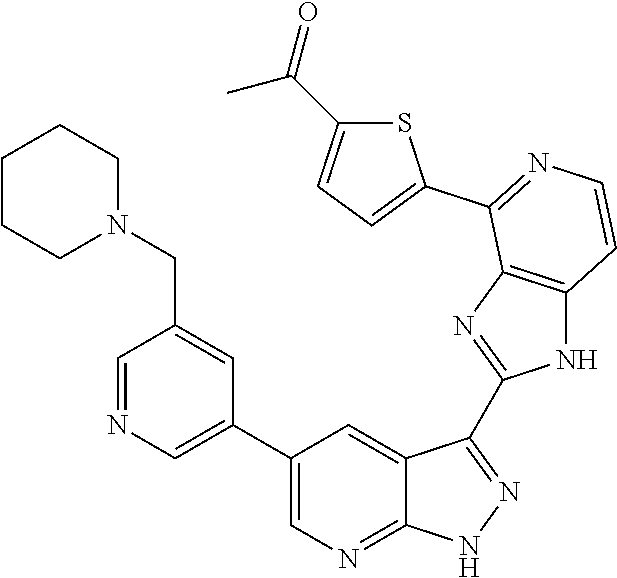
C1=NC=C(C2=CN=C3C(=C2)C(C2=NC4=C(N2)C=CN=C4C2=CC=C(C(=O)C)S2)=NN3)C=C1CN1CCCCC1
